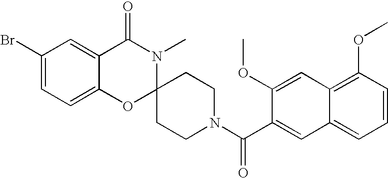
C1(Br)=CC=C2C(=C1)C(=O)N(C)C1(O2)CCN(C(C2=CC3=CC=CC(OC)=C3C=C2OC)=O)CC1
